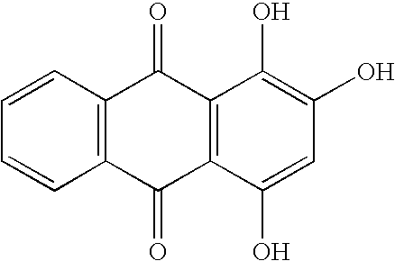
C1=CC=CC2=C1C(=O)C1=C(C2=O)C(O)=CC(O)=C1O
